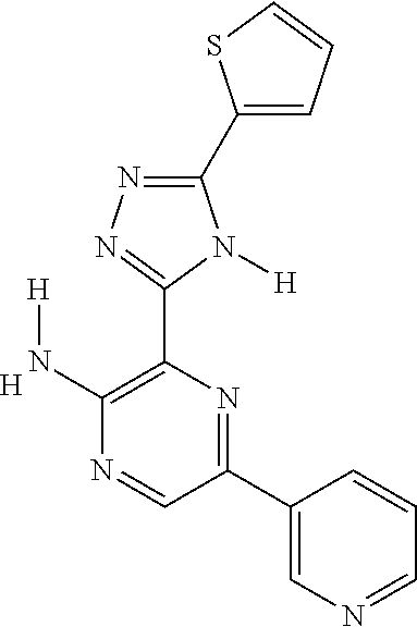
[H].N1=CC(C2=CN=CC=C2)=NC(C2=NN=C(C3=CC=CS3)N2[H])=C1N[H]
